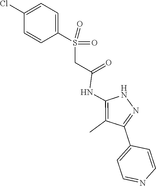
N1C(NC(CS(C2=CC=C(Cl)C=C2)(=O)=O)=O)=C(C)C(C2=CC=NC=C2)=N1
